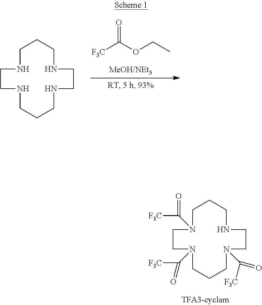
[F3C]C(OCC)=O.C1NCCCNCCNCCCNC1.C1N(C([F3C])=O)CCCNCCN(C([F3C])=O)CCCN(C([F3C])=O)C1
